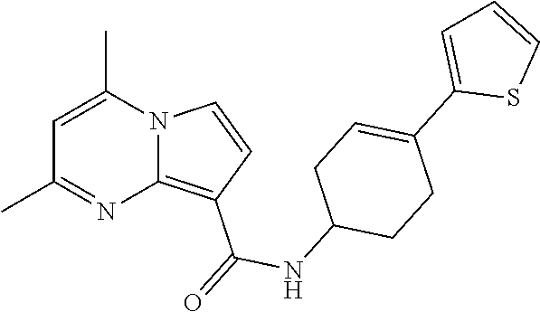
C1=C(C)N2C(=C(C(=O)NC3CCC(C4=CC=CS4)=CC3)C=C2)N=C1C
